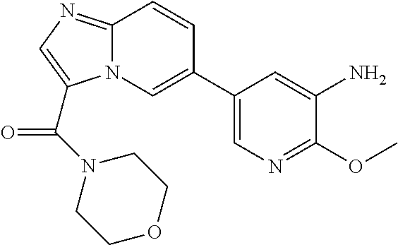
C1(C2=CN3C(=NC=C3C(N3CCOCC3)=O)C=C2)=CN=C(OC)C(N)=C1
